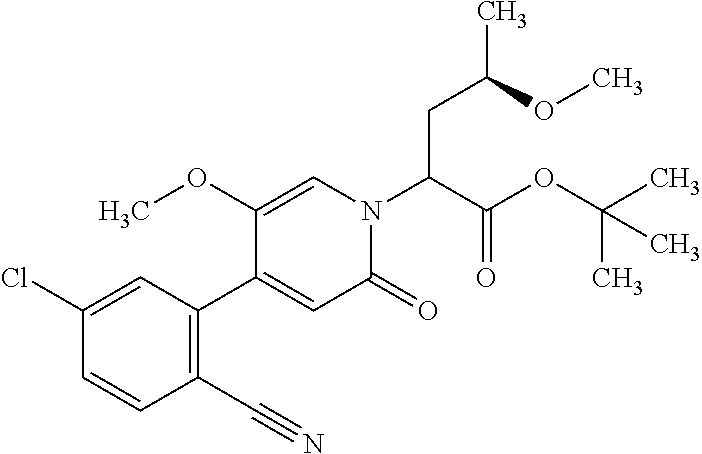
C(C(C)OC)C(N1C=C(OC)C(C2=C(C#N)C=CC(Cl)=C2)=CC1=O)C(OC(C)(C)C)=O
